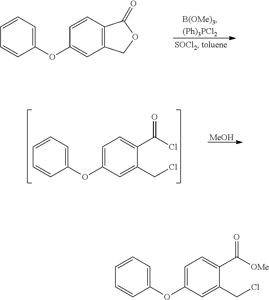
C1=CC2=C(C=C1OC1=CC=CC=C1)COC2=O.C1=C(OC2=CC=CC=C2)C=C(CCl)C(C(Cl)=O)=C1.[MeOH].C1=C(OC2=CC=CC=C2)C=C(CCl)C(C([OMe])=O)=C1
